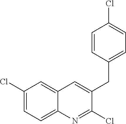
C1(Cl)=CC=C2C(=C1)C=C(CC1=CC=C(Cl)C=C1)C(Cl)=N2
